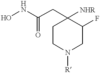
ONC(CC1([NHR])CCN([R])CC1F)=O
